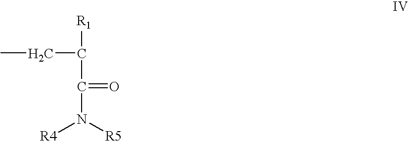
CCC([R1])C(=O)N([R4])[R5]
